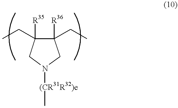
C1(CC)([R36])C(CC)([R35])CN([(CR31R32)e]C)C1
